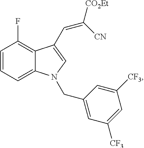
C1=CC=C2C(=C1F)C(C=C([CO2Et])[CN])=CN2CC1=CC([CF3])=CC([CF3])=C1
